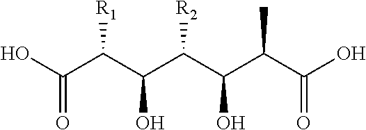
C(C(C(C(C(C(C(O)=O)C)O)[R2])O)[R1])(O)=O
